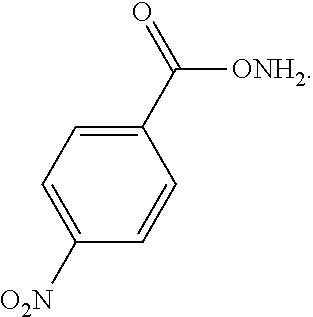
C([ONH2])(C1=CC=C([O2N])C=C1)=O
